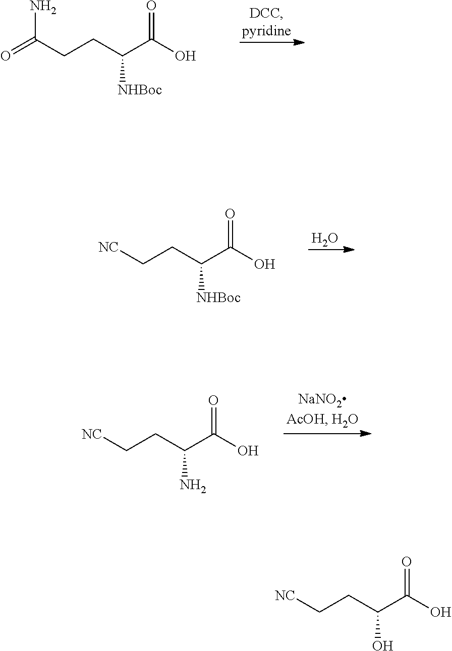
O=C(CCC([NHBoc])C(O)=O)N.C(CC([NHBoc])C(O)=O)[NC].O.C(CC(N)C(O)=O)[NC].C(CC(O)C(O)=O)[NC]
